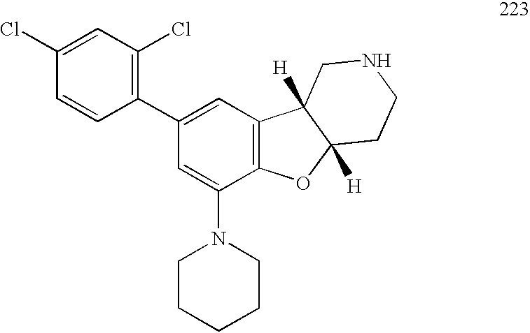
C1(Cl)=CC(Cl)=C(C2=CC3=C(C(N4CCCCC4)=C2)OC2([H])C3([H])CNCC2)C=C1
